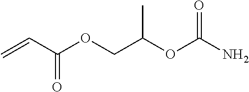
C(C(OCC(OC(N)=O)C)=O)=C
